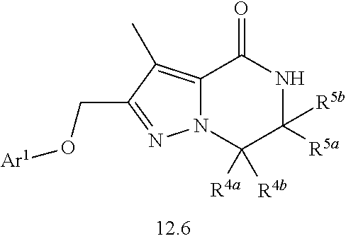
C12=C(C)C(CO[Ar1])=NN1C([R4b])([R4a])C([R5b])([R5a])NC2=O
